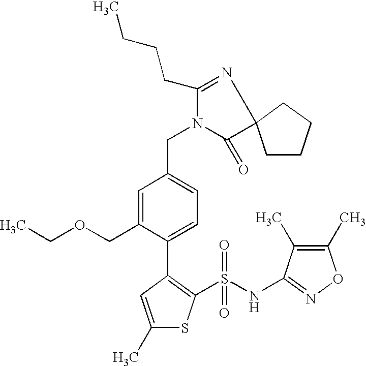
C1=C(COCC)C(C2=C(S(NC3=NOC(C)=C3C)(=O)=O)SC(C)=C2)=CC=C1CN1C(CCCC)=NC2(C1=O)CCCC2
